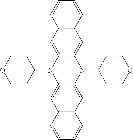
C1(N2C3=CC4=C(C=C3N(C3CCOCC3)C3=CC5=C(C=C23)C=CC=C5)C=CC=C4)CCOCC1
